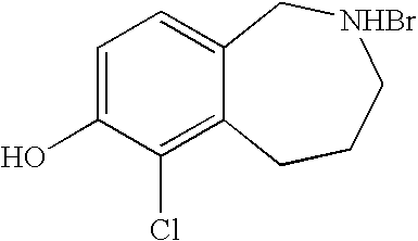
C1=C(O)C(Cl)=C2C(=C1)C[NHBr]CCC2
